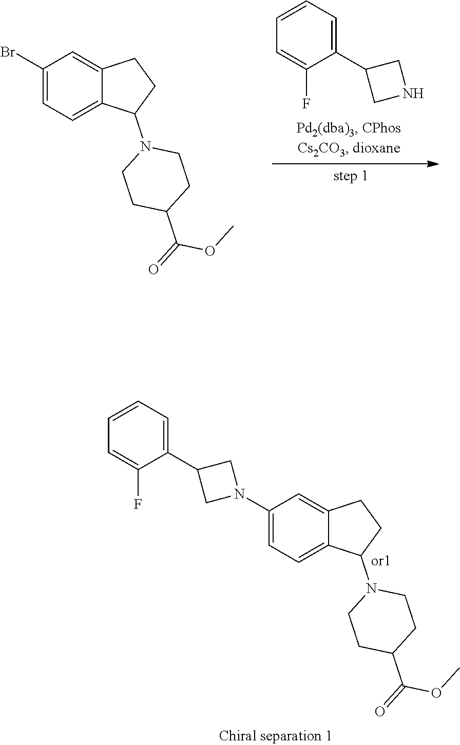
C1=CC=C(C2CNC2)C(F)=C1.C1(Br)=CC=C2C(=C1)CCC2N1CCC(C(OC)=O)CC1.C1=CC=C(C2CN(C3=CC=C4C(=C3)CCC4N3CCC(C(OC)=O)CC3)C2)C(F)=C1
